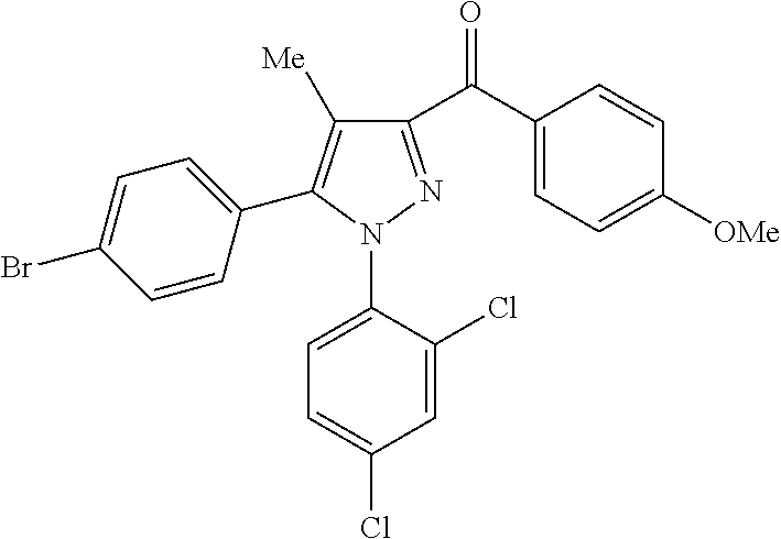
C1(C(C2=CC=C([OMe])C=C2)=O)=NN(C2=CC=C(Cl)C=C2Cl)C(C2=CC=C(Br)C=C2)=C1[Me]
